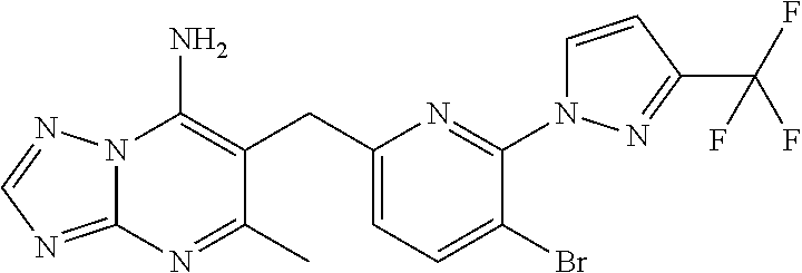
N12C(=NC=N1)N=C(C)C(CC1=CC=C(Br)C(N3C=CC(C(F)(F)F)=N3)=N1)=C2N
